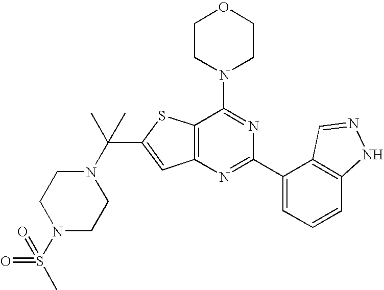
C1CN(C2=NC(C3=CC=CC4=C3C=NN4)=NC3=C2SC(C(C)(C)N2CCN(S(C)(=O)=O)CC2)=C3)CCO1
